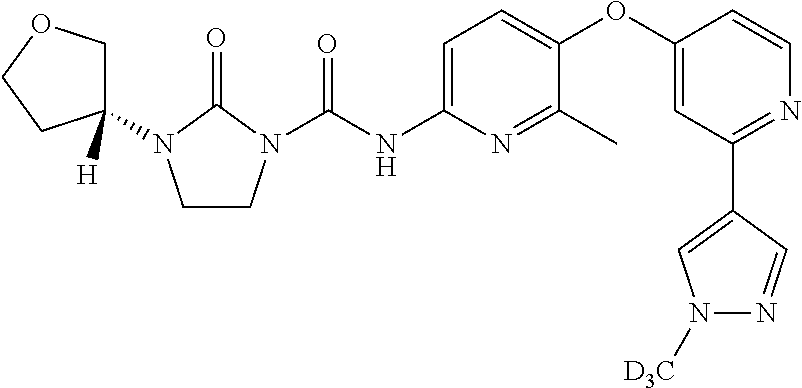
C1CN(C(NC2=CC=C(OC3=CC(C4=CN([D3C])N=C4)=NC=C3)C(C)=N2)=O)C(=O)N1C1([H])COCC1
